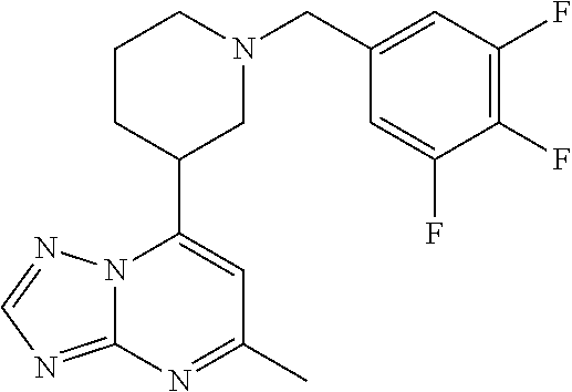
N12C(=NC=N1)N=C(C)C=C2C1CN(CC2=CC(F)=C(F)C(F)=C2)CCC1
